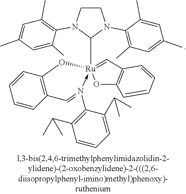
C1CN(C2=C(C)C=C(C)C=C2C)C([Ru]23(-N(C4=C(C(C)C)C=CC=C4C(C)C)=CC4=C(C=CC=C4)O2)=CC2=C(O3)C=CC=C2)N1C1=C(C)C=C(C)C=C1C
